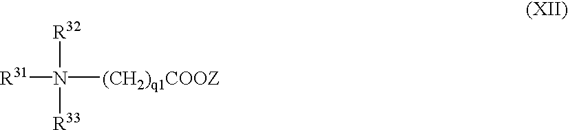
[R31]N([R32])([R33])[(CH2)q1COOZ]
